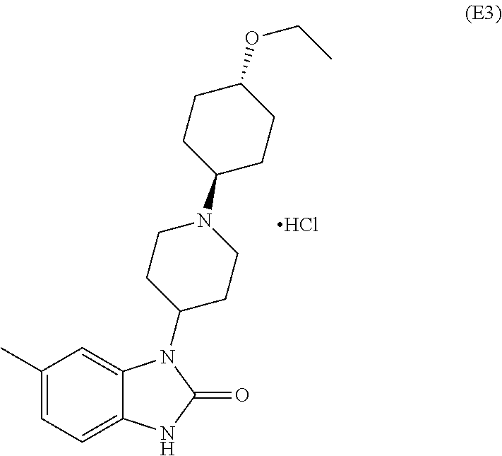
C1(C)=CC=C2C(=C1)N(C1CCN(C3CCC(OCC)CC3)CC1)C(=O)N2.Cl
